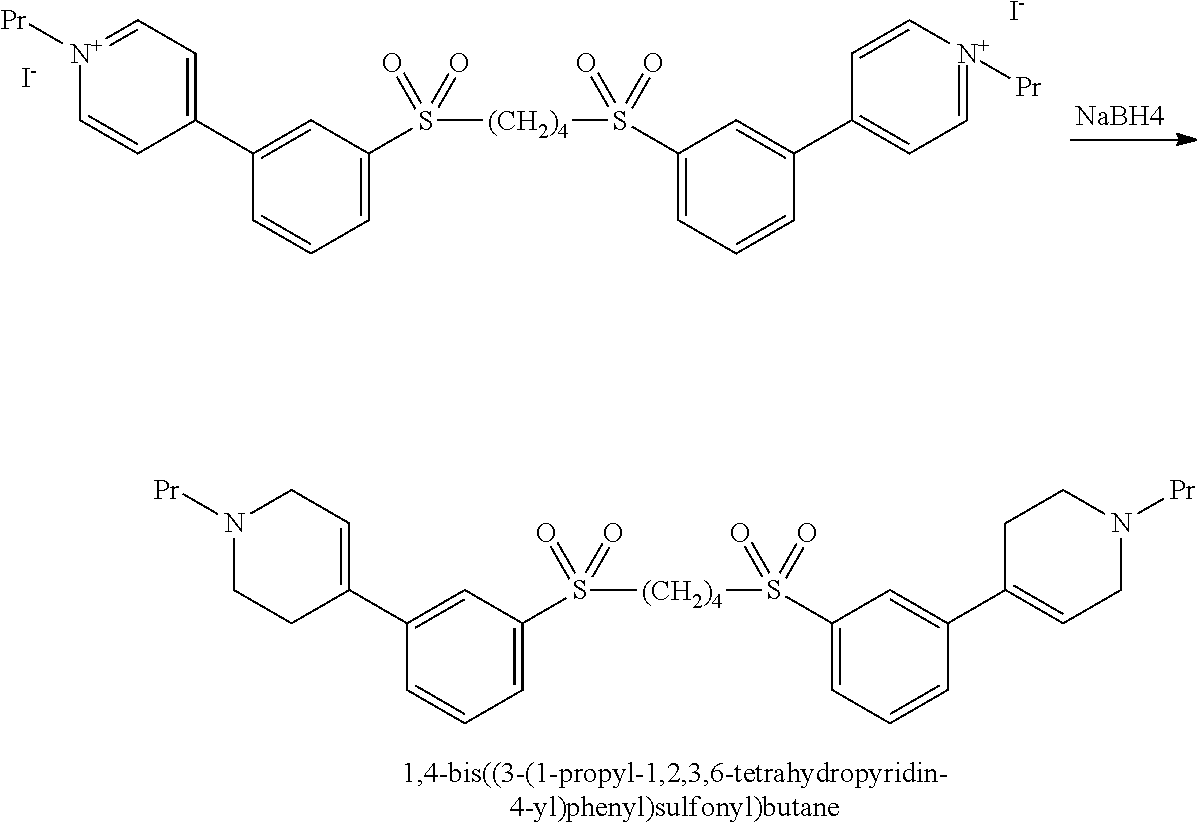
C1(C2=CC=[N+]([Pr])C=C2)=CC(S([(CH2)4]S(C2=CC=CC(C3=CC=[N+]([Pr])C=C3)=C2)(=O)=O)(=O)=O)=CC=C1.[I-].[I-].[NaBH4].C1(C2=CCN([Pr])CC2)=CC(S([(CH2)4]S(C2=CC=CC(C3=CCN([Pr])CC3)=C2)(=O)=O)(=O)=O)=CC=C1
